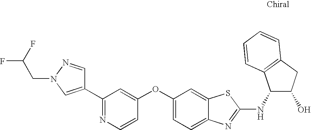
N1=C(C2=CN(CC(F)F)N=C2)C=C(OC2=CC=C3C(=C2)SC(NC2C(O)CC4=C2C=CC=C4)=N3)C=C1
